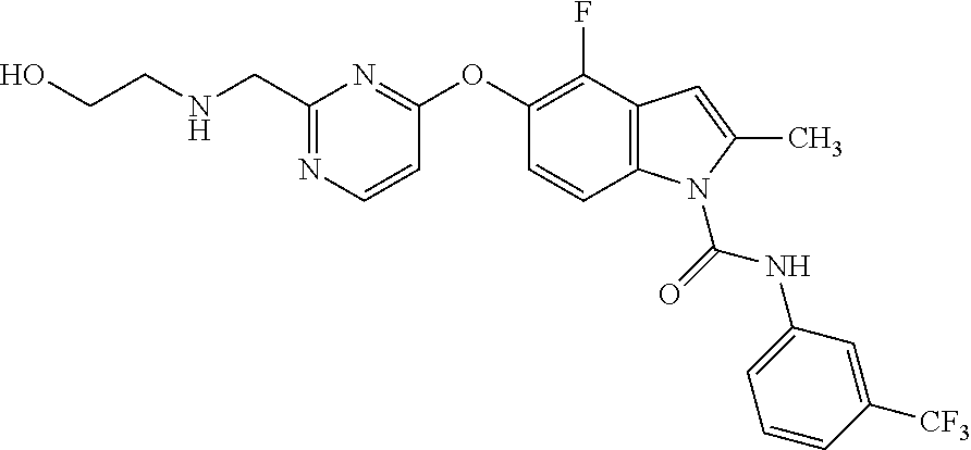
C1(OC2=NC(CNCCO)=NC=C2)=C(F)C2=C(C=C1)N(C(NC1=CC=CC([CF3])=C1)=O)C(C)=C2
